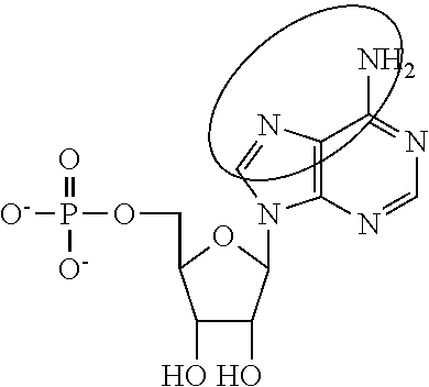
O(CC1C(O)C(O)C(N2C3=C(N=C2)C(N)=NC=N3)O1)P([O-])(=O)[O-]
